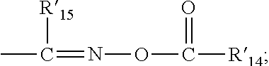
CC(=NOC([R14])=O)[R15]
